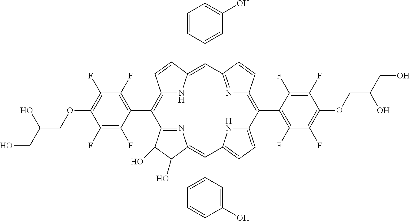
C12=C(C3=C(F)C(F)=C(OCC(CO)O)C(F)=C3F)C3=NC(=C(C4=CC=CC(O)=C4)C4=CC=C(N4)C(C4=C(F)C(F)=C(OCC(CO)O)C(F)=C4F)=C4N=C(C(C5=CC(O)=CC=C5)=C(N1)C=C2)C=C4)C(O)C3O
